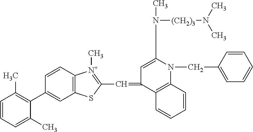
C1=CC=C(C)C(C2=CC3=C(C=C2)[N+](C)=C(C=C2C=C(N(C)[(CH2)3]N(C)C)N(CC4=CC=CC=C4)C4=C2C=CC=C4)S3)=C1C
